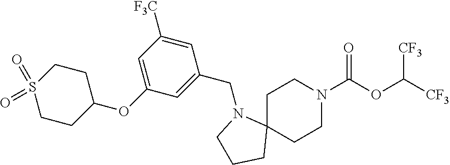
C1C2(CCN(C(OC([CF3])[CF3])=O)C1)N(CC1=CC(OC3CCS(=O)(=O)CC3)=CC([F3C])=C1)CCC2
